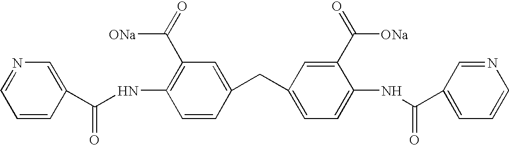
N1=CC=CC(C(NC2=C(C(=O)[ONa])C=C(CC3=CC=C(NC(C4=CC=CN=C4)=O)C(C(=O)[ONa])=C3)C=C2)=O)=C1
